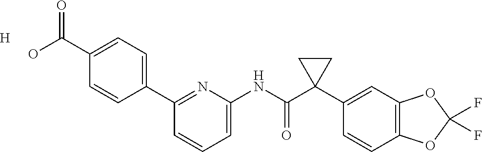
[H].OC(C1=CC=C(C2=NC(NC(C3(C4=CC5=C(C=C4)OC(F)(F)O5)CC3)=O)=CC=C2)C=C1)=O
